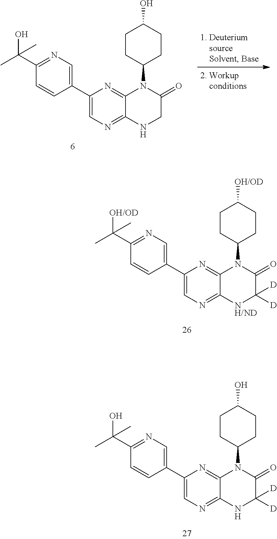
C1(C2=CN=C(C(C)([OH/OD])C)C=C2)=CN=C2C(=N1)N(C1CCC([OH/OD])CC1)C(=O)C([D])([D])[NH/ND]2.C1(C2=CN=C(C(C)(O)C)C=C2)=CN=C2C(=N1)N(C1CCC(O)CC1)C(=O)C([D])([D])N2.C1(C2=CN=C(C(C)(O)C)C=C2)=CN=C2C(=N1)N(C1CCC(O)CC1)C(=O)CN2
